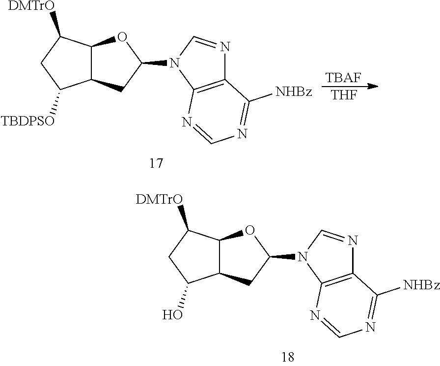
C12C(C([DMTrO])CC1[TBDPSO])OC(N1C3=C(N=C1)C([NHBz])=NC=N3)C2.[TBAF].[THF].C12C(C([DMTrO])CC1O)OC(N1C3=C(N=C1)C([NHBz])=NC=N3)C2
